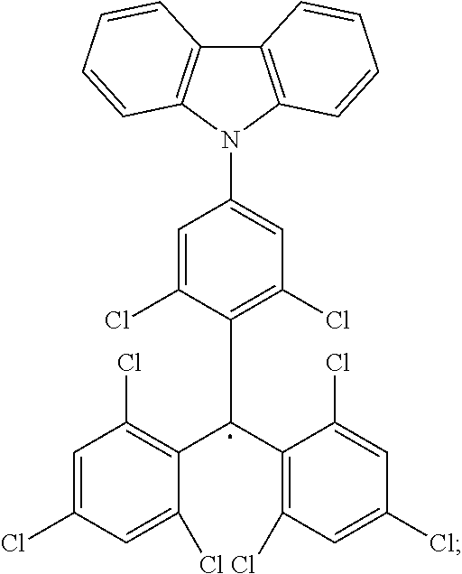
C12=C(N(C3=CC(Cl)=C(C(C4=C(Cl)C=C(Cl)C=C4Cl)C4=C(Cl)C=C(Cl)C=C4Cl)C(Cl)=C3)C3=C1C=CC=C3)C=CC=C2
